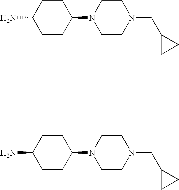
C1(N)CCC(N2CCN(CC3CC3)CC2)CC1.C1(N)CCC(N2CCN(CC3CC3)CC2)CC1
